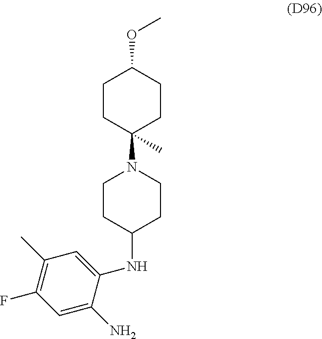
C1(NC2CCN(C3(C)CCC(OC)CC3)CC2)=CC(C)=C(F)C=C1N
